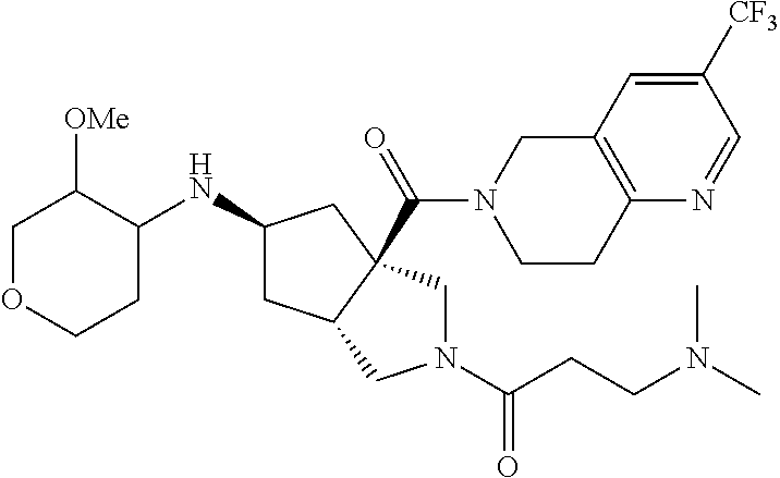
C1OCCC(NC2CC3C(C(=O)N4CCC5=C(C4)C=C([CF3])C=N5)(C2)CN(C(=O)CCN(C)C)C3)C1[OMe]
